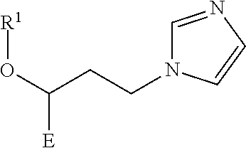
O(C(CCN1C=NC=C1)[E])[R1]
